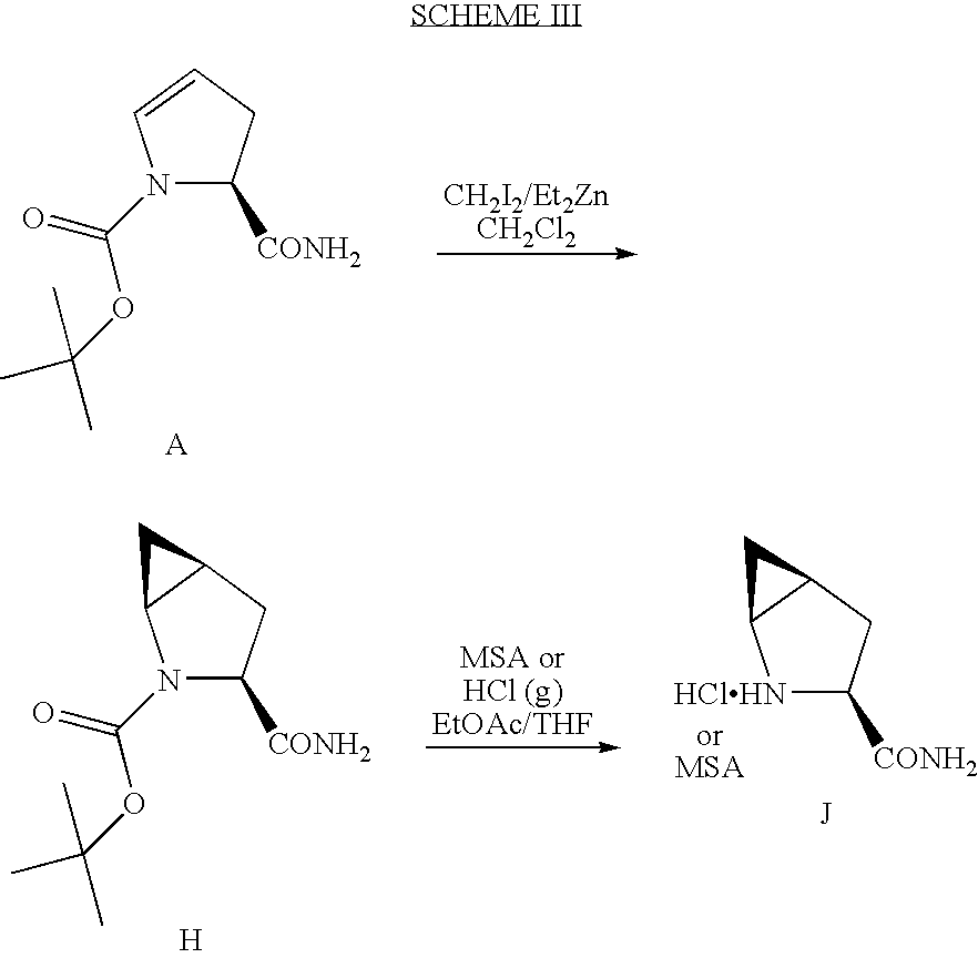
N1(C(OC(C)(C)C)=O)C([CONH2])CC=C1.[A].N1(C(OC(C)(C)C)=O)C([CONH2])CC2C1C2.[H].[HClHN]1C([CONH2])CC2C1C2
